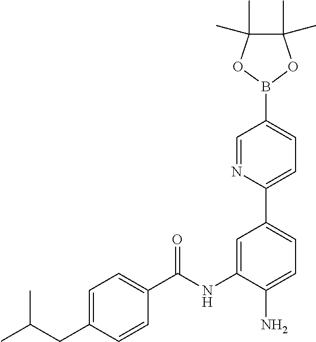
C1=C(CC(C)C)C=CC(C(NC2=CC(C3=CC=C(B4OC(C)(C)C(C)(C)O4)C=N3)=CC=C2N)=O)=C1
